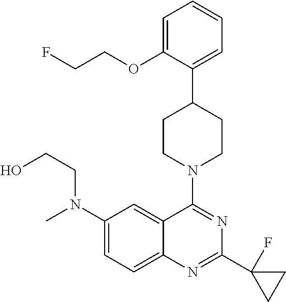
C12=CC=C(N(C)CCO)C=C1C(N1CCC(C3=CC=CC=C3OCCF)CC1)=NC(C1(F)CC1)=N2
